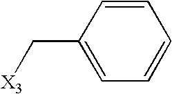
C1=CC=CC=C1C[X3]
